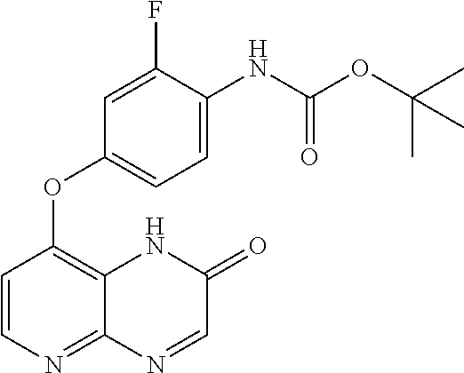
C1=C(NC(OC(C)(C)C)=O)C(F)=CC(OC2=C3C(=NC=C2)N=CC(=O)N3)=C1
